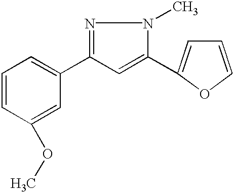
N1=C(C2=CC=CC(OC)=C2)C=C(C2=CC=CO2)N1C
